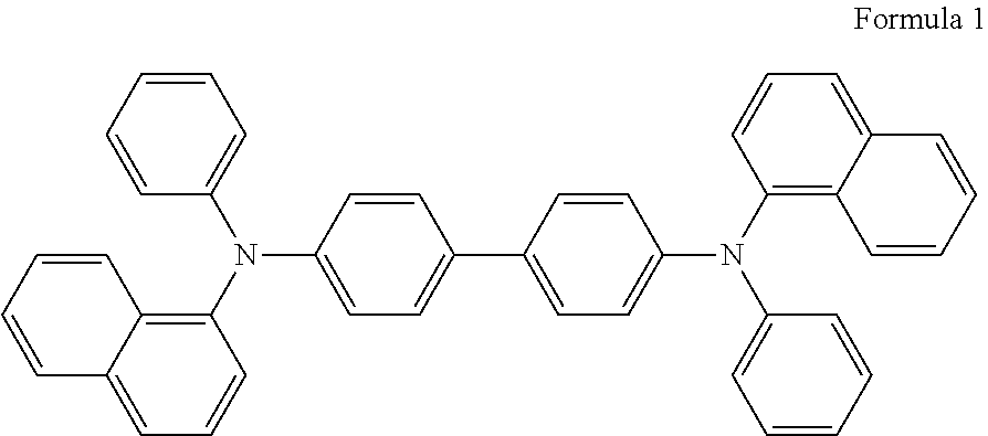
C1=CC=CC(N(C2=CC=C(C3=CC=C(N(C4=CC=CC=C4)C4=C5C(=CC=C4)C=CC=C5)C=C3)C=C2)C2=C3C(=CC=C2)C=CC=C3)=C1
